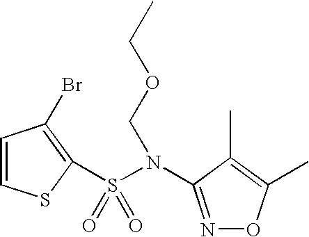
S(N(C1=NOC(C)=C1C)COCC)(=O)(=O)C1=C(Br)C=CS1
